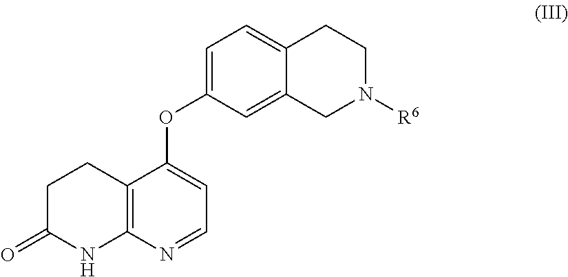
C12=C(N=CC=C1OC1=CC=C3C(=C1)CN([R6])CC3)NC(=O)CC2
